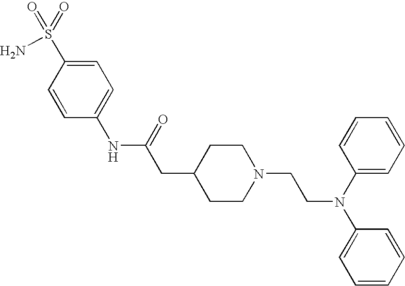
C1(NC(=O)CC2CCN(CCN(C3=CC=CC=C3)C3=CC=CC=C3)CC2)=CC=C(S(=O)(=O)N)C=C1
